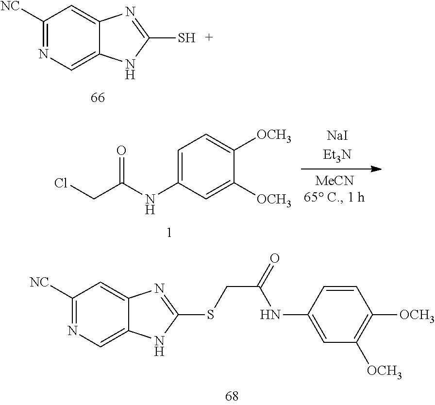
C1([NC])=NC=C2C(=C1)N=C(S)N2.C1=C(NC(CCl)=O)C=C([OCH3])C([OCH3])=C1.C1([NC])=NC=C2C(=C1)N=C(SCC(=O)NC1=CC([OCH3])=C([OCH3])C=C1)N2
